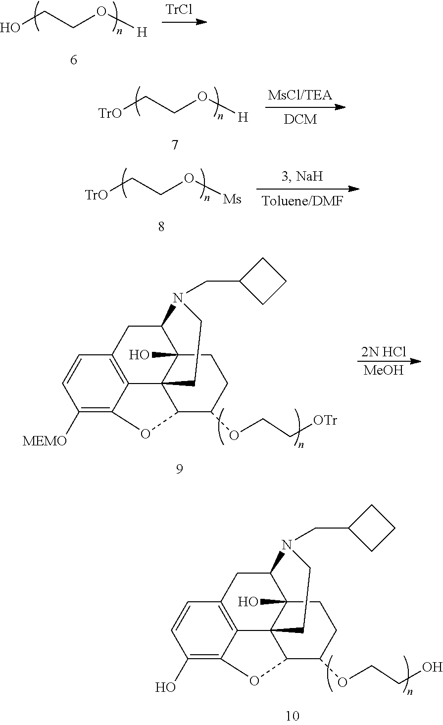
OCCO[H].[TrO]CCO[H].[TrO]CCO[Ms].[2N HCl].[MeOH].C1([MEMO])=C2C3=C(C=C1)CC1C4(O)C3(C(C(OCC[OTr])CC4)O2)CCN1CC1CCC1.C1(O)=C2C3=C(C=C1)CC1C4(O)C3(C(C(OCCO)CC4)O2)CCN1CC1CCC1
